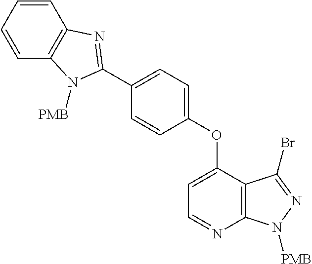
C1=CC=CC2=C1N=C(C1=CC=C(OC3=CC=NC4=C3C(Br)=NN4[PMB])C=C1)N2[PMB]
